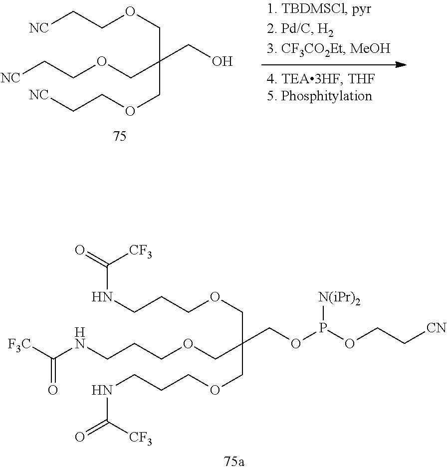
[NC]CCOCC(CO)(COCC[NC])COCC[NC].C(COCC(COP(OCC[CN])[N(iPr)2])(COCCCNC(=O)[CF3])COCCCNC([F3C])=O)CNC(=O)[CF3]
